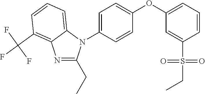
C1(N2C(CC)=NC3=C(C(F)(F)F)C=CC=C23)=CC=C(OC2=CC=CC(S(CC)(=O)=O)=C2)C=C1
